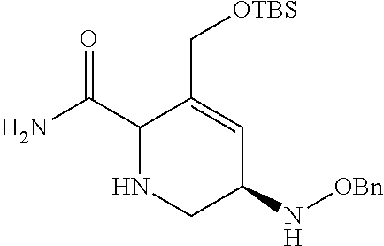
C1(C(N)=O)NCC(N[OBn])C=C1C[OTBS]
